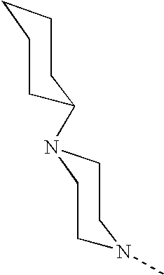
C1CCC(N2CCN(C)CC2)CC1
